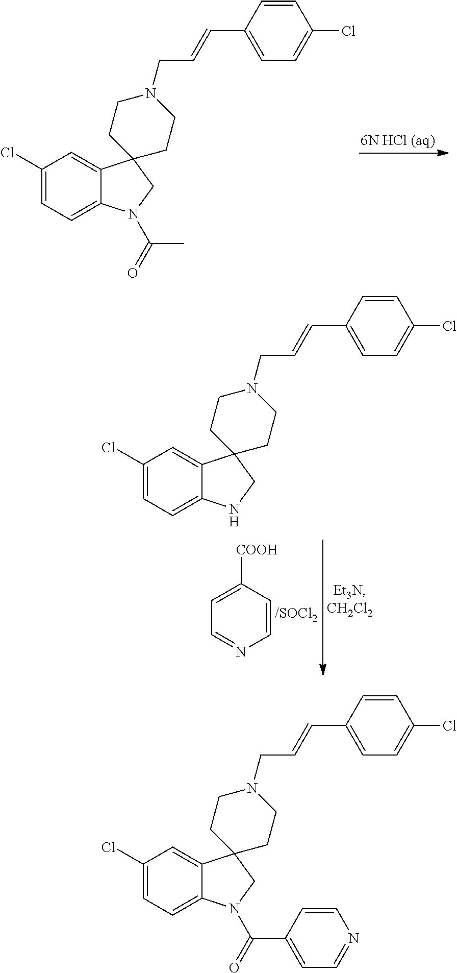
C1(Cl)=CC=C2C(=C1)C1(CN2C(=O)C)CCN(CC=CC2=CC=C(Cl)C=C2)CC1.C1=CC([COOH])=CC=N1.C1(Cl)=CC=C2C(=C1)C1(CN2)CCN(CC=CC2=CC=C(Cl)C=C2)CC1.C1(Cl)=CC=C2C(=C1)C1(CN2C(=O)C2=CC=NC=C2)CCN(CC=CC2=CC=C(Cl)C=C2)CC1
